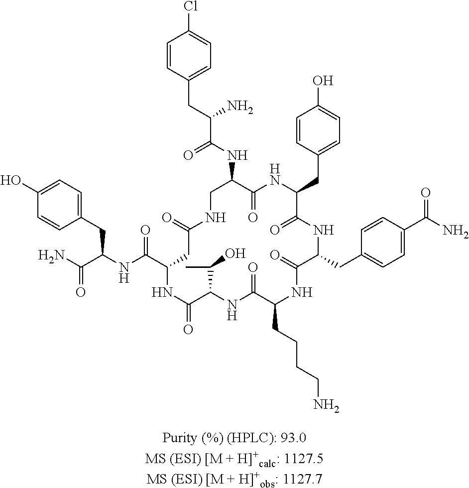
C1=CC(CC(C(NC2C(=O)NC(CC3=CC=C(O)C=C3)C(=O)NC(CC3=CC=C(C(=O)N)C=C3)C(=O)NC(CCCCN)C(=O)NC(C(C)O)C(=O)NC(C(=O)NC(CC3=CC=C(O)C=C3)C(=O)N)CC(=O)NC2)=O)N)=CC=C1Cl
